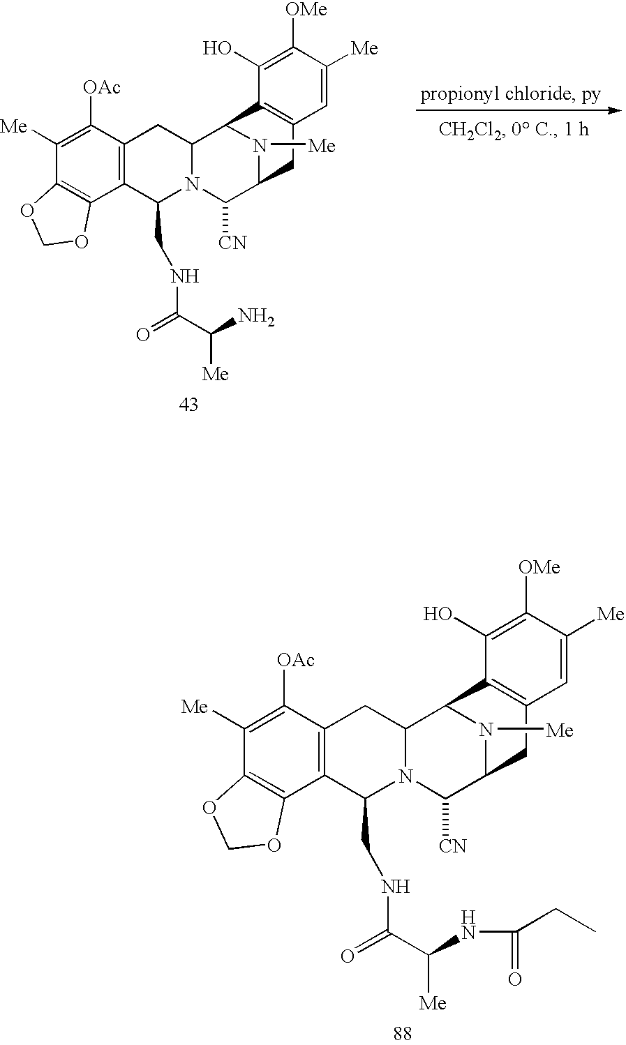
C1([OAc])=C([Me])C2=C(C3=C1CC1N(C3CNC(C([Me])N)=O)C([CN])C3CC4=C(C1N3[Me])C(O)=C([OMe])C([Me])=C4)OCO2.C1([OAc])=C([Me])C2=C(C3=C1CC1N(C3CNC(C(NC(=O)CC)[Me])=O)C([CN])C3CC4=C(C1N3[Me])C(O)=C([OMe])C([Me])=C4)OCO2
